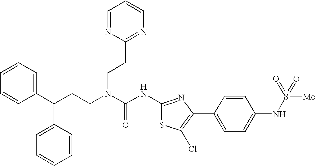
C1(C(CCN(C(NC2=NC(C3=CC=C(NS([Me])(=O)=O)C=C3)=C(Cl)S2)=O)CCC2=NC=CC=N2)C2=CC=CC=C2)=CC=CC=C1
